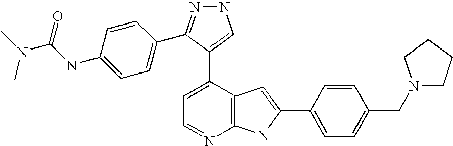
C1=C(C2=CNN=C2C2=CC=C(NC(N(C)C)=O)C=C2)C2=C(N=C1)NC(C1=CC=C(CN3CCCC3)C=C1)=C2
